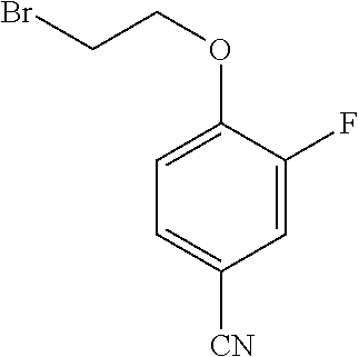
C1=C(F)C(OCCBr)=CC=C1[CN]
